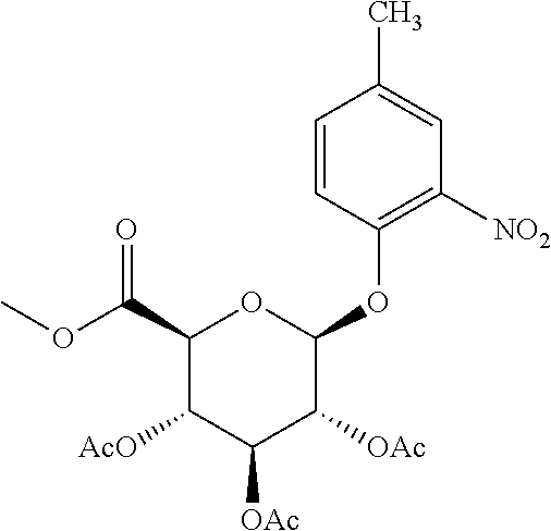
C1=CC(OC2OC(C(OC)=O)C([AcO])C([OAc])C2[OAc])=C([NO2])C=C1C
